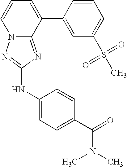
C1=CC=C(C2=CC(S(=O)(=O)C)=CC=C2)C2=NC(NC3=CC=C(C(N(C)C)=O)C=C3)=NN12
